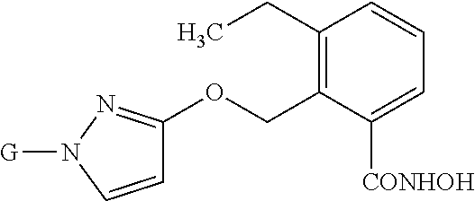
C1(CC)=C(COC2=NN([G])C=C2)C([CONHOH])=CC=C1
